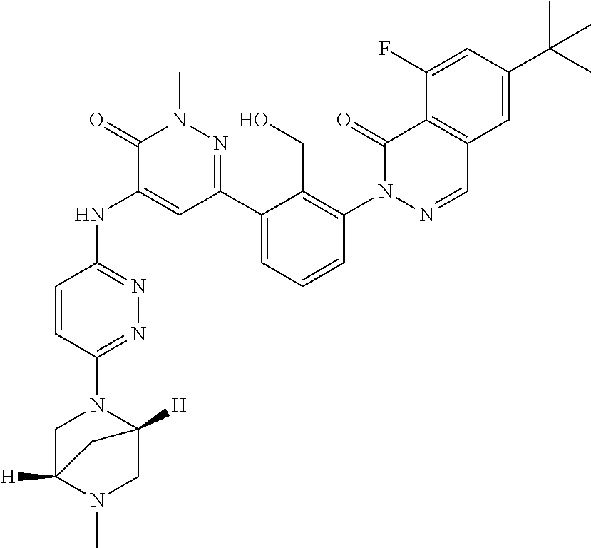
N1=C(N2CC3([H])N(C)CC2([H])C3)C=CC(NC2=CC(C3=CC=CC(N4N=CC5=C(C4=O)C(F)=CC(C(C)(C)C)=C5)=C3CO)=NN(C)C2=O)=N1
